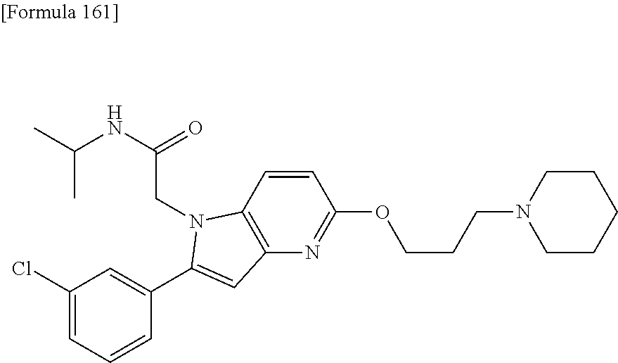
C1=CC2=C(N=C1OCCCN1CCCCC1)C=C(C1=CC(Cl)=CC=C1)N2CC(NC(C)C)=O
